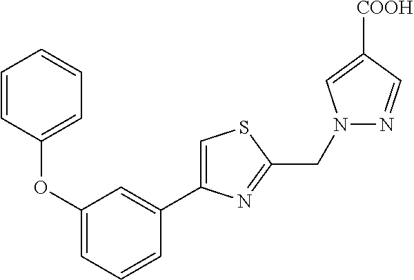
C1(OC2=CC=CC=C2)=CC=CC(C2=CSC(CN3N=CC([COOH])=C3)=N2)=C1
